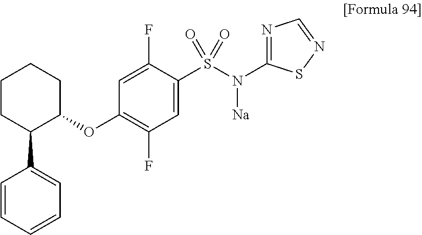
C1CC(C2=CC=CC=C2)C(OC2=C(F)C=C(S(N(C3=NC=NS3)[Na])(=O)=O)C(F)=C2)CC1
